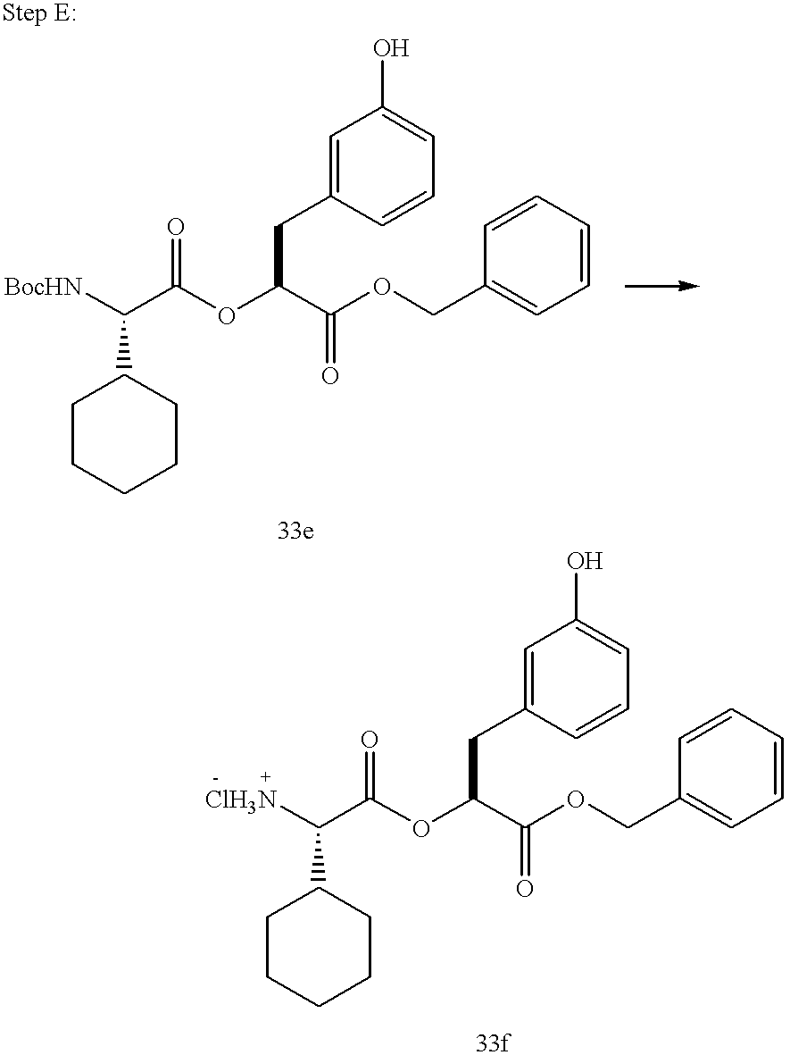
C1=C(CC(C(OCC2=CC=CC=C2)=O)OC(C([BocHN])C2CCCCC2)=O)C=CC=C1O.C1=C(CC(C(OCC2=CC=CC=C2)=O)OC(C([ClH3N])C2CCCCC2)=O)C=CC=C1O
